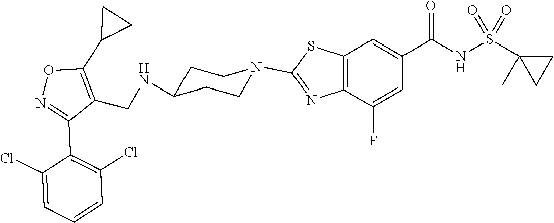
C12=C(C=C(C(NS(C3(C)CC3)(=O)=O)=O)C=C1F)SC(N1CCC(NCC3=C(C4CC4)ON=C3C3=C(Cl)C=CC=C3Cl)CC1)=N2
